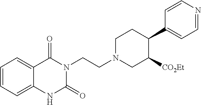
C1=CC=C2C(=C1)C(=O)N(CCN1CC([CO2Et])C(C3=CC=NC=C3)CC1)C(=O)N2
